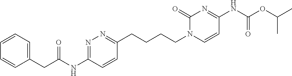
C1=CC=C(CC(=O)NC2=NN=C(CCCCN3C=CC(NC(OC(C)C)=O)=NC3=O)C=C2)C=C1
